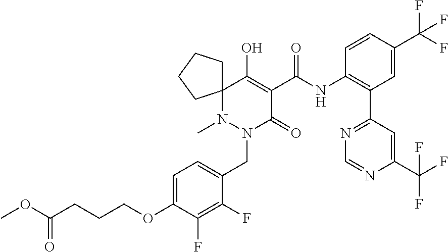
C12(N(C)N(CC3=CC=C(OCCCC(OC)=O)C(F)=C3F)C(=O)C(C(NC3=C(C4=NC=NC(C(F)(F)F)=C4)C=C(C(F)(F)F)C=C3)=O)=C1O)CCCC2
